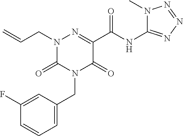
N1(CC=C)C(=O)N(CC2=CC=CC(F)=C2)C(=O)C(C(NC2=NN=NN2C)=O)=N1
